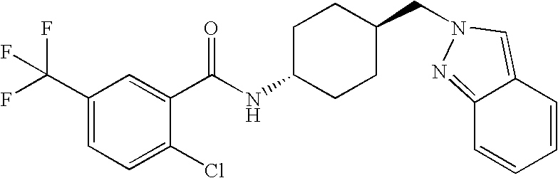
C1(C(F)(F)F)=CC=C(Cl)C(C(NC2CCC(CN3C=C4C(=N3)C=CC=C4)CC2)=O)=C1
